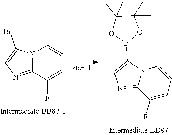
N12C(=NC=C1Br)C(F)=CC=C2.C12=NC=C(B3OC(C)(C)C(C)(C)O3)N1C=CC=C2F
